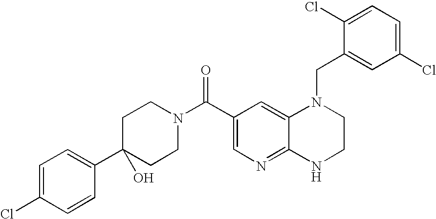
C1(Cl)=CC=C(Cl)C=C1CN1C2=CC(C(N3CCC(C4=CC=C(Cl)C=C4)(O)CC3)=O)=CN=C2NCC1
